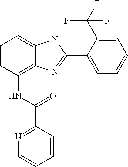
C1=CC(NC(C2=NC=CC=C2)=O)=C2C(=C1)NC(C1=CC=CC=C1C(F)(F)F)=N2
